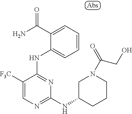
C1([F3C])=CN=C(NC2CCCN(C(=O)CO)C2)N=C1NC1=CC=CC=C1C(N)=O
